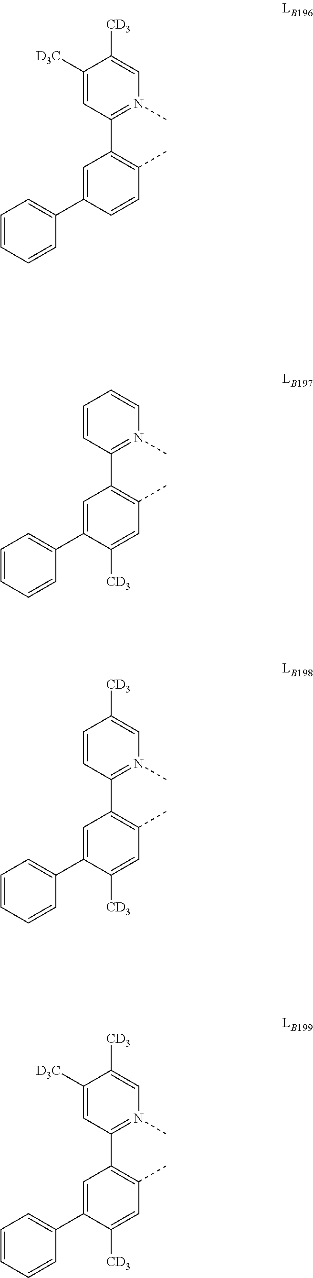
C1=CC(C2=C(C)C=C([CD3])C(C3=CC=CC=C3)=C2)=N(C)C=C1[CD3].C1([D3C])=CC(C2=C(C)C=C([CD3])C(C3=CC=CC=C3)=C2)=N(C)C=C1[CD3].C1([D3C])=CC(C2=C(C)C=CC(C3=CC=CC=C3)=C2)=N(C)C=C1[CD3].C1=CC(C2=C(C)C=C([CD3])C(C3=CC=CC=C3)=C2)=N(C)C=C1
